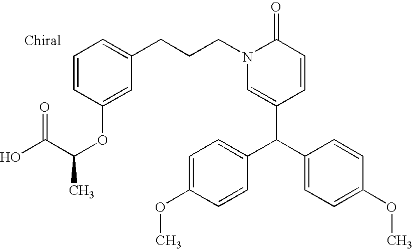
C(CN1C(=O)C=CC(C(C2=CC=C(OC)C=C2)C2=CC=C(OC)C=C2)=C1)CC1=CC=CC(OC(C(O)=O)C)=C1
